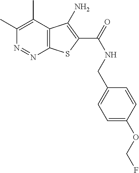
C1(C)=C(C)C2=C(N=N1)SC(C(NCC1=CC=C(OCF)C=C1)=O)=C2N
